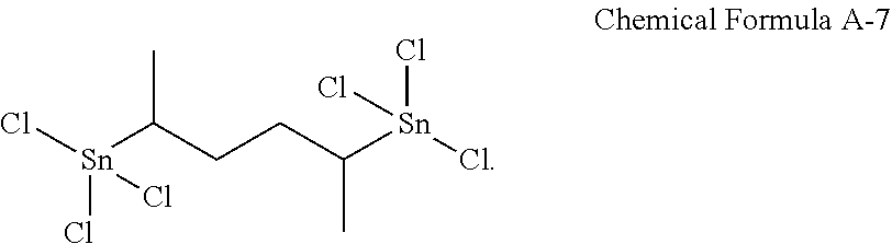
Cl[Sn](Cl)(Cl)C(CCC([Sn](Cl)(Cl)Cl)C)C
